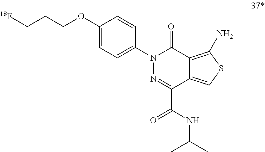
C(CCOC1=CC=C(N2N=C(C(NC(C)C)=O)C3=CSC([NH2])=C3C2=O)C=C1)[18F]
